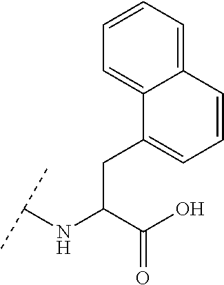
C(C(C(O)=O)NC(C)C)C1=CC=CC2=CC=CC=C12
